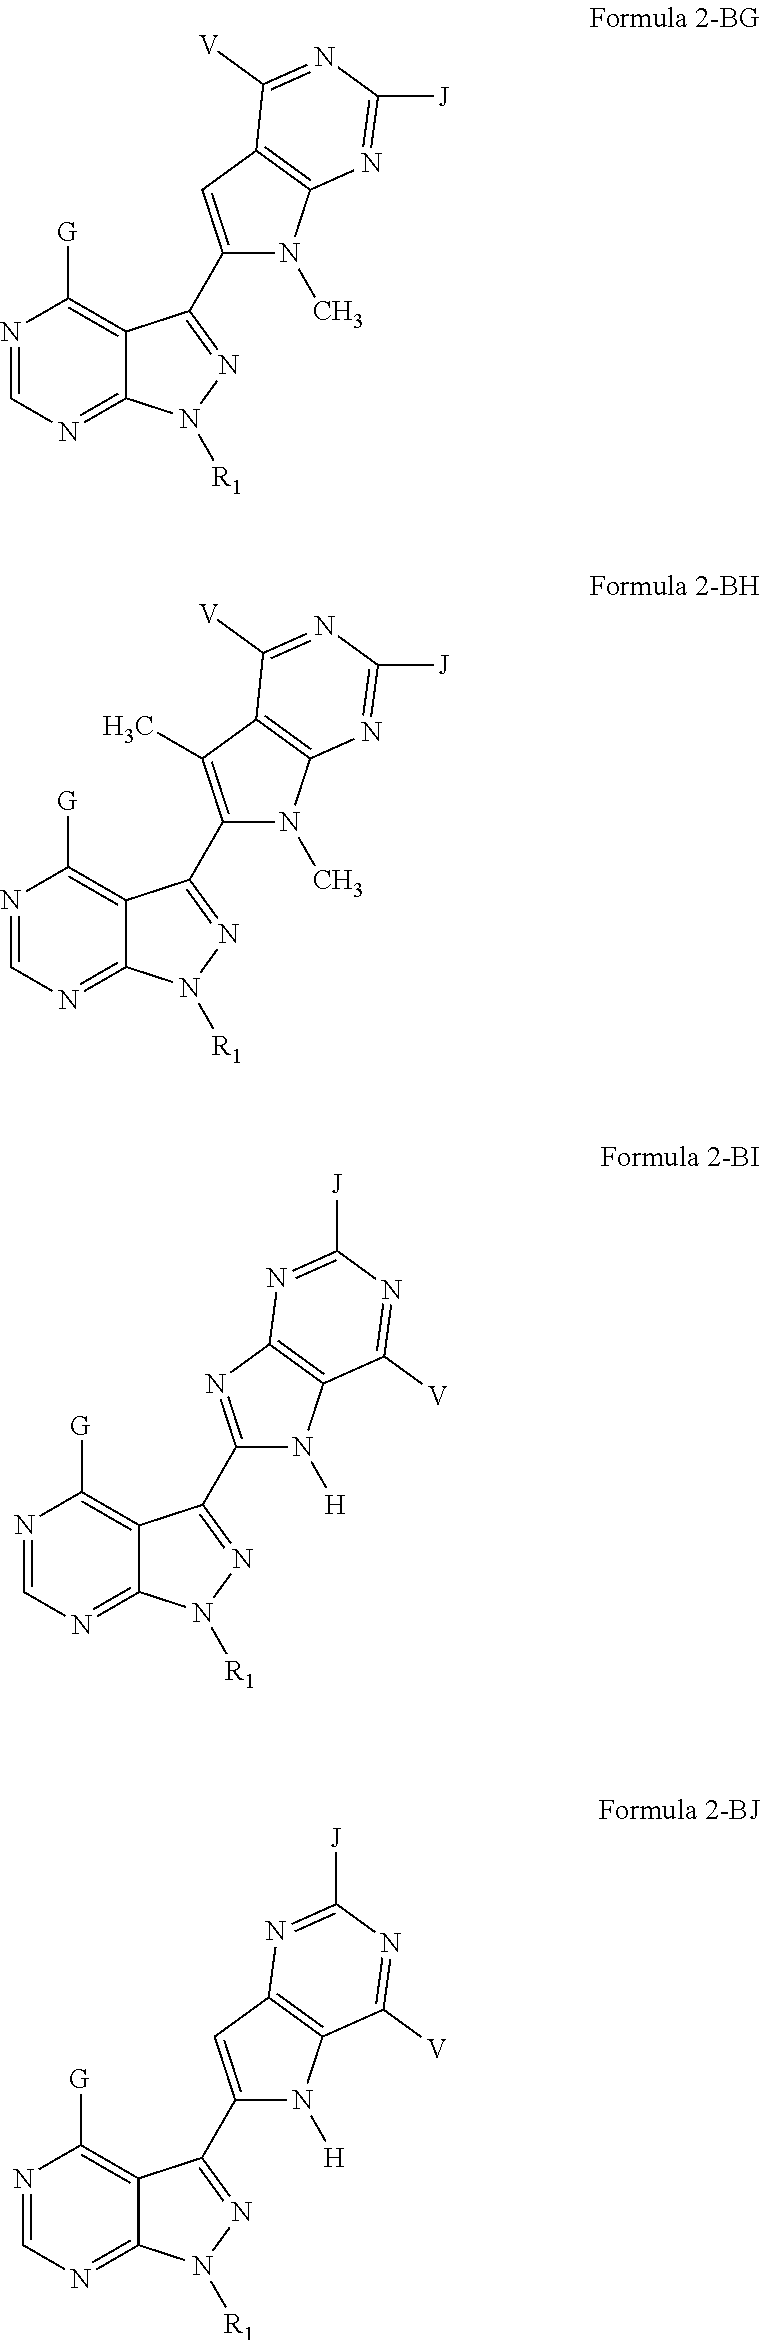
N1=CN=C2C(=C1[G])C(C1=CC3=C(N1C)N=C([J])N=C3[V])=NN2[R1].N1=CN=C2C(=C1[G])C(C1=C(C)C3=C(N1C)N=C([J])N=C3[V])=NN2[R1].N1=CN=C2C(=C1[G])C(C1=NC3=C(N1[H])C([V])=NC([J])=N3)=NN2[R1].N1=CN=C2C(=C1[G])C(C1=CC3=C(N1[H])C([V])=NC([J])=N3)=NN2[R1]
